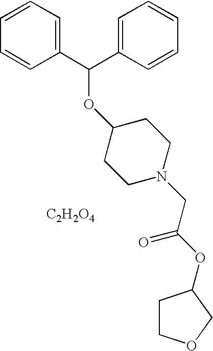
C1=CC=C(C(C2=CC=CC=C2)OC2CCN(CC(OC3CCOC3)=O)CC2)C=C1.[C2H2O4]
